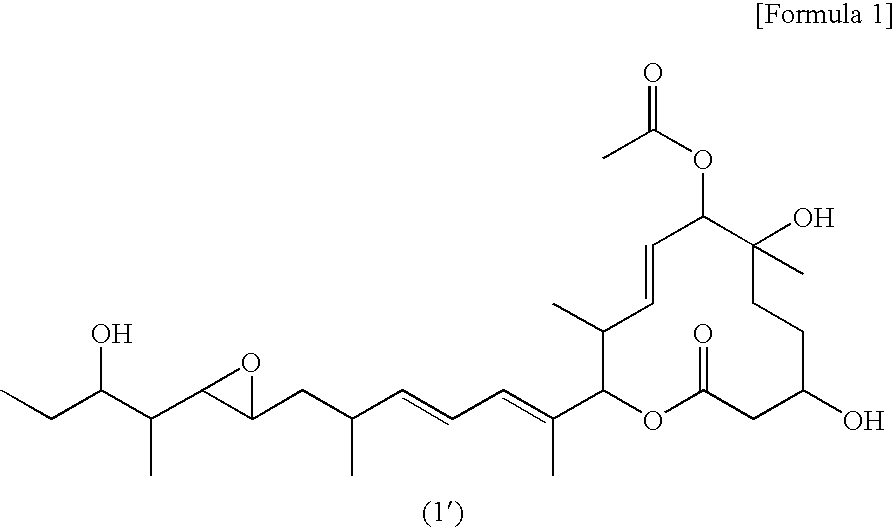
CCC(C(C1C(CC(C=CC=C(C)C2C(C)C=CC(OC(C)=O)C(O)(C)CCC(O)CC(=O)O2)C)O1)C)O
